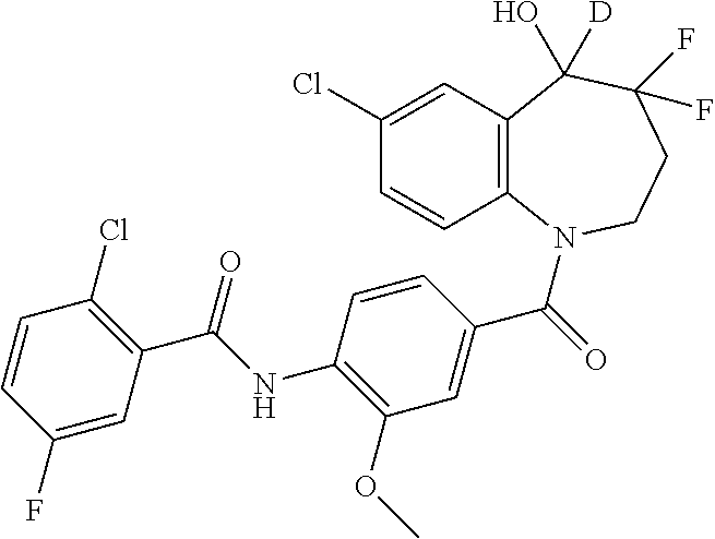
C1(Cl)=CC2=C(C=C1)N(C(=O)C1=CC(OC)=C(NC(C3=C(Cl)C=CC(F)=C3)=O)C=C1)CCC(F)(F)C2(O)[D]
